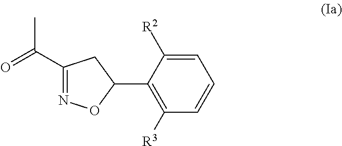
C1(C(=O)C)=NOC(C2=C([R3])C=CC=C2[R2])C1
